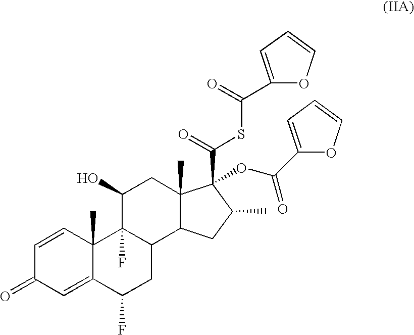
C1=CC2(C)C(=CC1=O)C(F)CC1C2(F)C(O)CC2(C)C1CC(C)C2(C(=O)SC(=O)C1=CC=CO1)OC(=O)C1=CC=CO1
